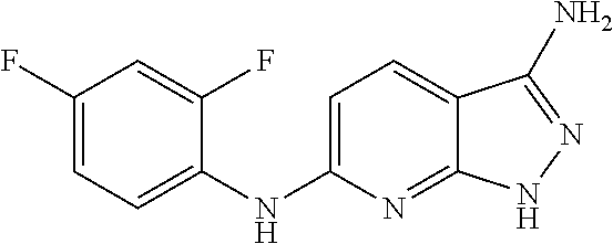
C1(F)=CC=C(NC2=CC=C3C(=N2)NN=C3N)C(F)=C1
